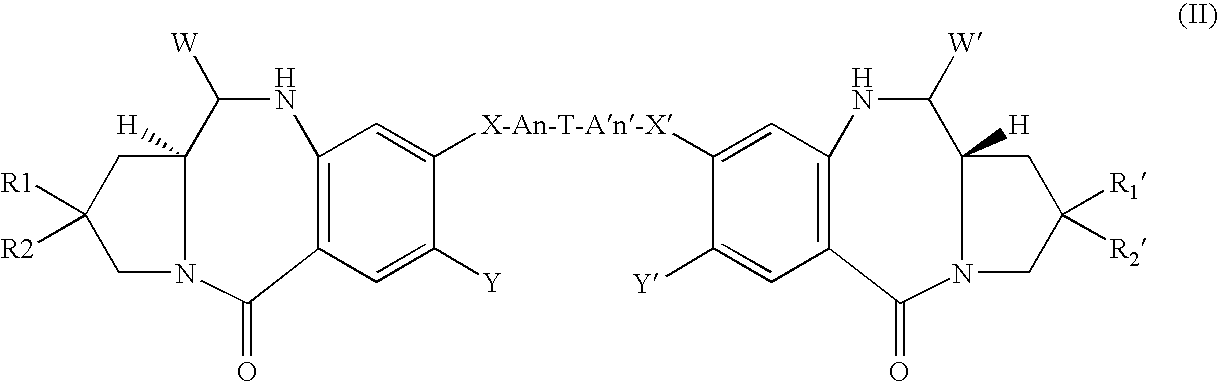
C12([H])CC([R1])([R2])CN1C(=O)C1=C(NC2[W])C=C([X-An-T-An-X]C2=CC3=C(C=C2[Y])C(=O)N2C([H])(CC([R1])([R2])C2)C([W])N3)C([Y])=C1
